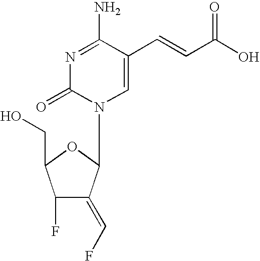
N1=C(N)C(C=CC(O)=O)=CN(C2C(=CF)C(F)C(CO)O2)C1=O
